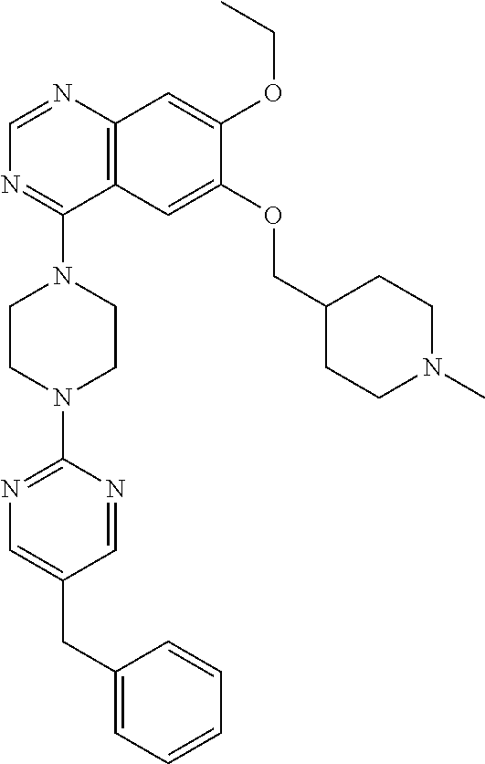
C12=C(N=CN=C1N1CCN(C3=NC=C(CC4=CC=CC=C4)C=N3)CC1)C=C(OCC)C(OCC1CCN(C)CC1)=C2
